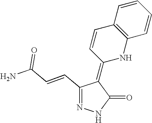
N1=C(C=CC(N)=O)C(=C2NC3=C(C=C2)C=CC=C3)C(=O)N1
